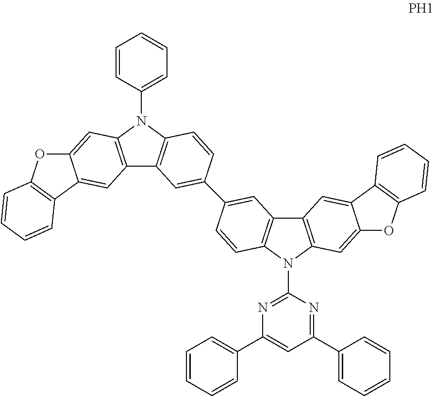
C12=C(N(C3=CC=CC=C3)C3=C1C=C(C1=CC4=C(N(C5=NC(C6=CC=CC=C6)=CC(C6=CC=CC=C6)=N5)C5=C4C=C4C(=C5)OC5=C4C=CC=C5)C=C1)C=C3)C=C1C(=C2)C2=C(O1)C=CC=C2
